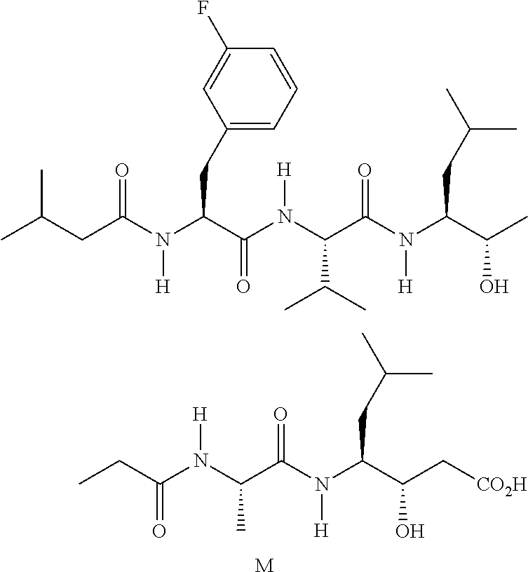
CC(CC(N(C(C(N(C(C(N(C(C(O)C)CC(C)C)[H])=O)C(C)C)[H])=O)CC1=CC=CC(F)=C1)[H])=O)C.C(C(N(C(C(N(C(C(C[CO2H])O)CC(C)C)[H])=O)C)[H])=O)C.[M]
